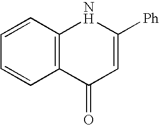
C12=C(C=CC=C1)NC([Ph])=CC2=O
